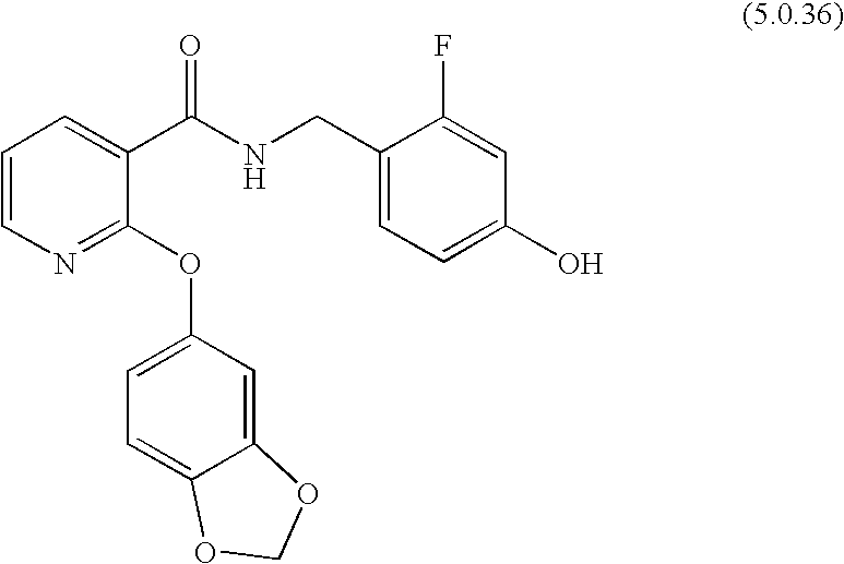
C1=CC=C(C(NCC2=CC=C(O)C=C2F)=O)C(OC2=CC=C3C(=C2)OCO3)=N1
